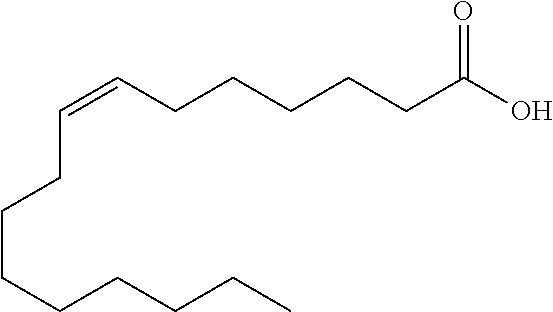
C(CCCC)CCCC=CCCCCCC(O)=O
